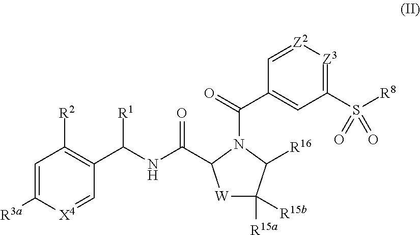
C1(S([R8])(=O)=O)=[Z3][Z2]=CC(C(=O)N2C(C(NC(C3=C([R2])C=C([R3a])[X4]=C3)[R1])=O)[W]C([R15a])([R15b])C2[R16])=C1
